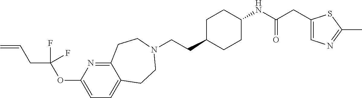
C(CC1CCC(NC(CC2=CN=C(C)S2)=O)CC1)N1CCC2=CC=C(OC(CC=C)(F)F)N=C2CC1
